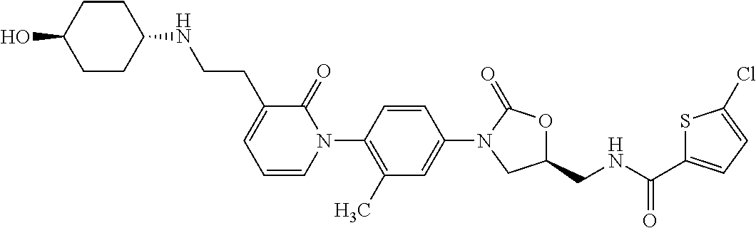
C1=C(N2CC(CNC(C3=CC=C(Cl)S3)=O)OC2=O)C=CC(N2C(=O)C(CCNC3CCC(O)CC3)=CC=C2)=C1C
